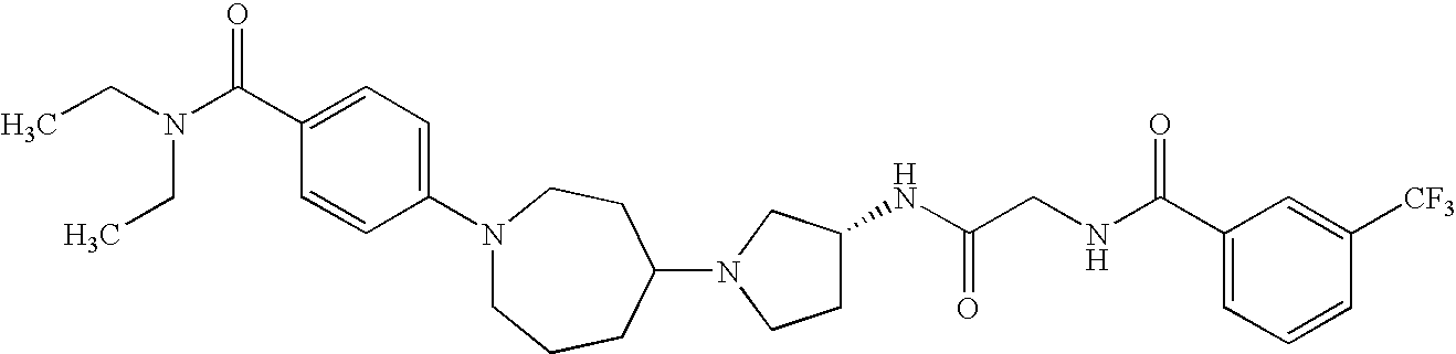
N1(C2CCN(C3=CC=C(C(N(CC)CC)=O)C=C3)CCC2)CCC(NC(CNC(C2=CC=CC([CF3])=C2)=O)=O)C1
